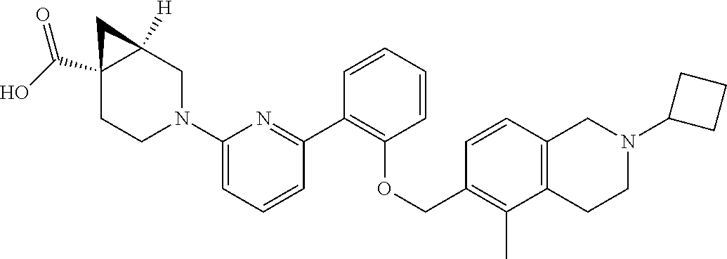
C12(C(O)=O)CCN(C3=CC=CC(C4=C(OCC5=C(C)C6=C(C=C5)CN(C5CCC5)CC6)C=CC=C4)=N3)CC1([H])C2
